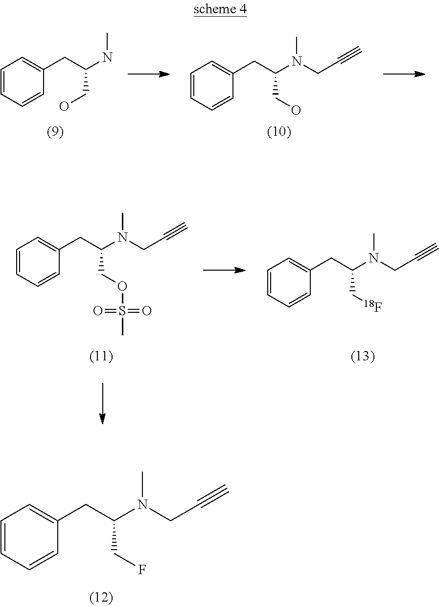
C1=CC=CC(CC(NC)CO)=C1.C1=CC=CC(CC(N(CC#C)C)CO)=C1.C1=CC=CC(CC(N(CC#C)C)COS(C)(=O)=O)=C1.C1=CC=CC(CC(N(CC#C)C)C[18F])=C1.C1=CC=CC(CC(N(CC#C)C)CF)=C1
